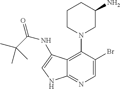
C12=C(N3CC(N)CCC3)C(Br)=CN=C1NC=C2NC(=O)C(C)(C)C
